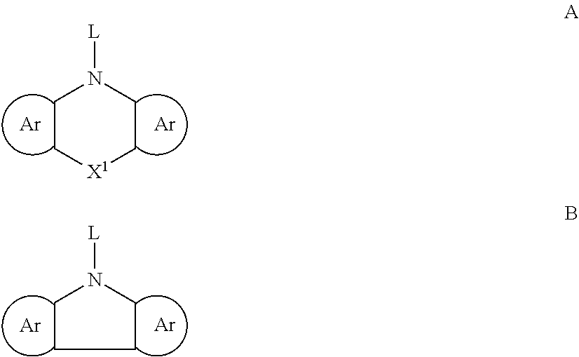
[Ar].[Ar].C1C[X1]CCN1[L].[Ar].[Ar].C1CCCN1[L]
